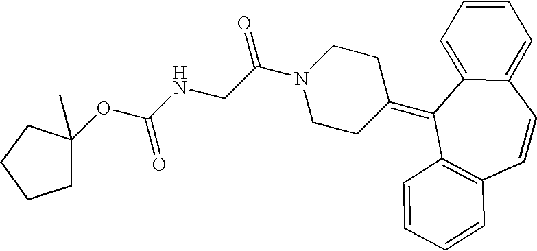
O(C(NCC(N1CCC(=C2C3=C(C=CC4=CC=CC=C42)C=CC=C3)CC1)=O)=O)C1(C)CCCC1
